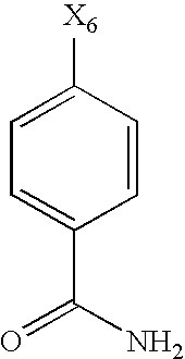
C1=C([X6])C=CC(C(=O)N)=C1
